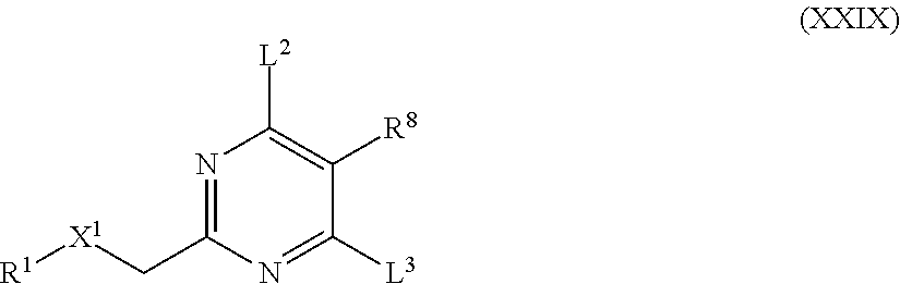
[L2]C1=C([R8])C([L3])=NC(C[X1][R1])=N1
